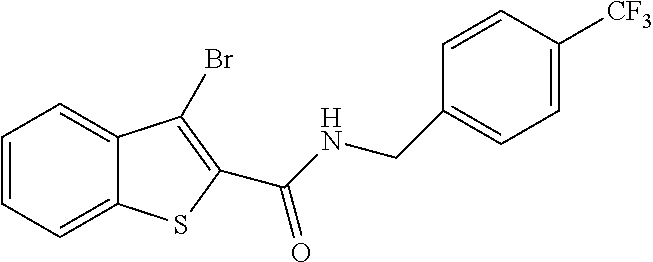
C1=CC=C2C(=C1)C(Br)=C(C(NCC1=CC=C([CF3])C=C1)=O)S2
